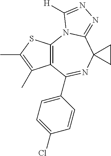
C12=C(N3C(=NN=C3[H])C3(N=C1C1=CC=C(Cl)C=C1)CC3)SC(C)=C2C
